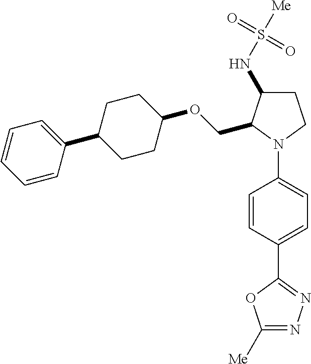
C1(OCC2C(NS([Me])(=O)=O)CCN2C2=CC=C(C3=NN=C([Me])O3)C=C2)CCC(C2=CC=CC=C2)CC1
